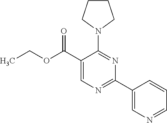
C1(N2CCCC2)=NC(C2=CN=CC=C2)=NC=C1C(OCC)=O
